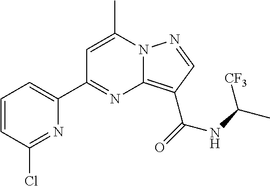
C1=C(C)N2C(=C(C(=O)NC(C)[CF3])C=N2)N=C1C1=CC=CC(Cl)=N1
